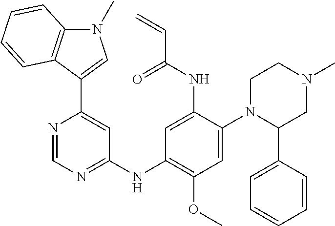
C1=NC(C2=CN(C)C3=C2C=CC=C3)=CC(NC2=C(OC)C=C(N3C(C4=CC=CC=C4)CN(C)CC3)C(NC(C=C)=O)=C2)=N1
